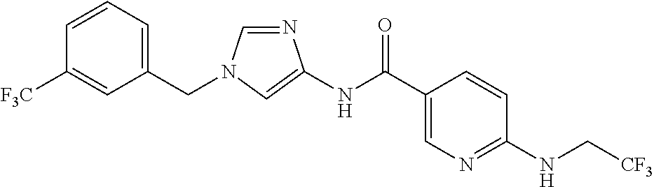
C1=NC(NC(C2=CN=C(NC[CF3])C=C2)=O)=CN1CC1=CC=CC([F3C])=C1
